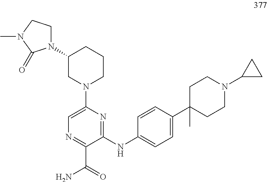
C1=C(N2CCCC(N3CCN(C)C3=O)C2)N=C(NC2=CC=C(C3(C)CCN(C4CC4)CC3)C=C2)C(C(=O)N)=N1
